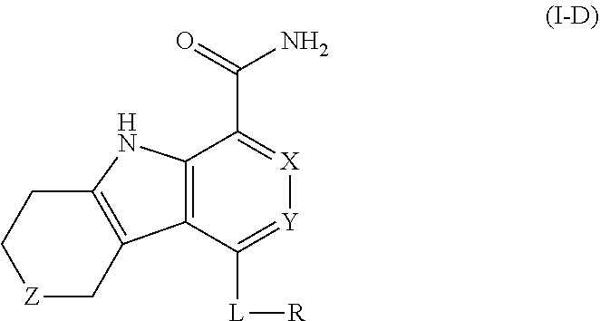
C12=C(C([L][R])=[Y][X]=C1C(N)=O)C1=C(N2)CC[Z]C1
